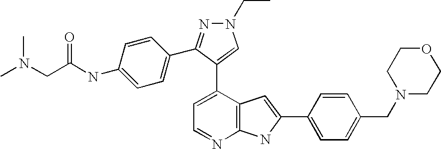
C1=C(C2=CN(CC)N=C2C2=CC=C(NC(CN(C)C)=O)C=C2)C2=C(N=C1)NC(C1=CC=C(CN3CCOCC3)C=C1)=C2
